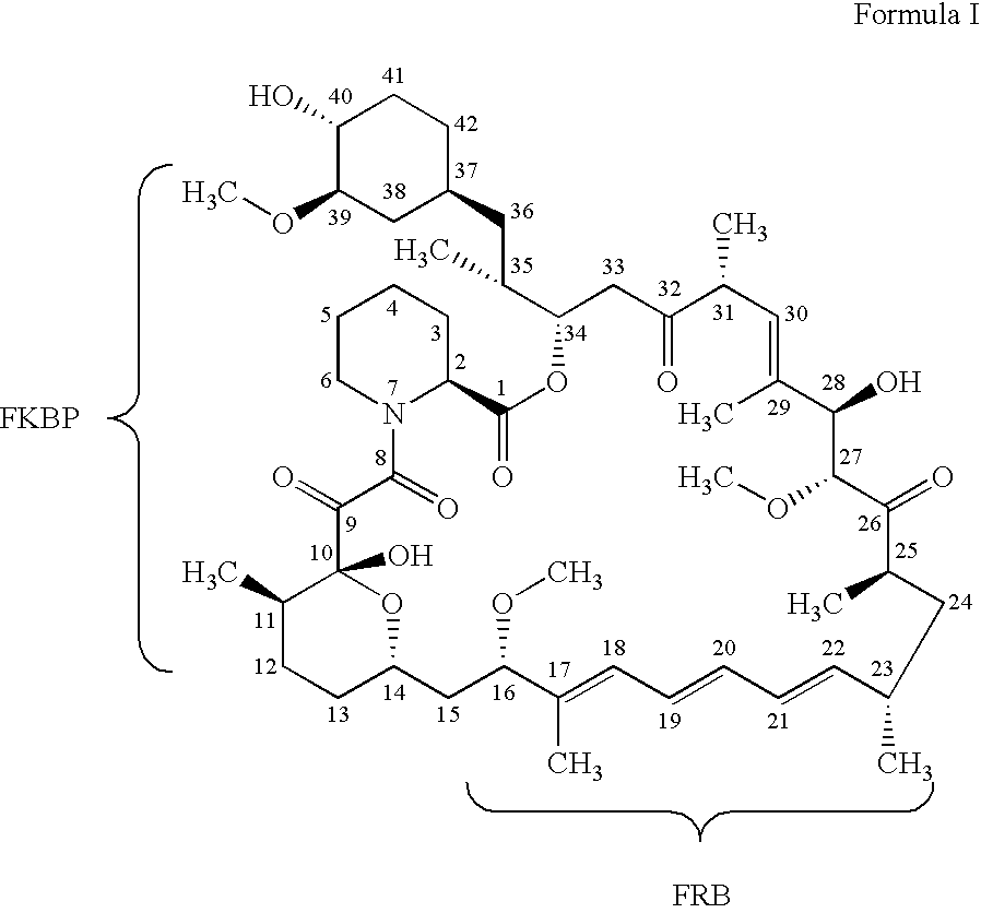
COC1CC(CC(C2CC(=O)C(C)C=C(C)C(O)C(OC)C(=O)C(C)CC(C)C=CC=CC=C(C)C(OC)CC3OC(O)(C(=O)C(=O)N4C(C(=O)O2)CCCC4)C(C)CC3)C)CCC1O.[FKBP]
